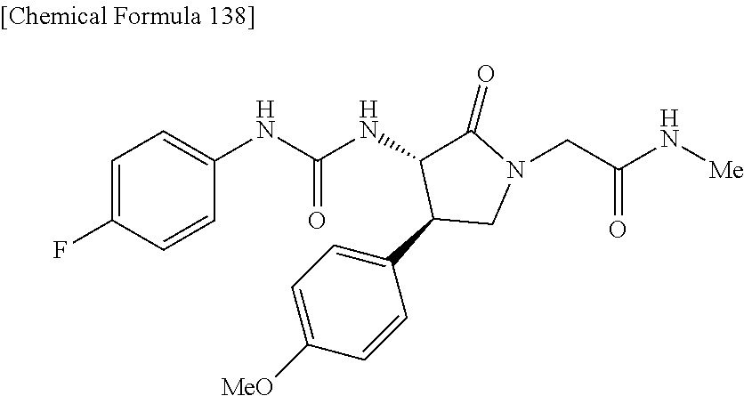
C1=C(F)C=CC(NC(NC2C(C3=CC=C([MeO])C=C3)CN(CC(N[Me])=O)C2=O)=O)=C1
